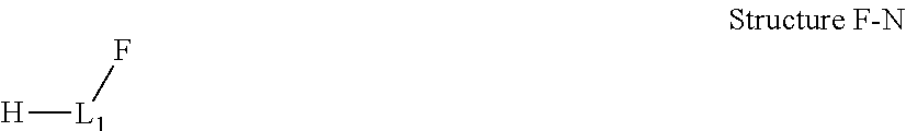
[H][L1]F
